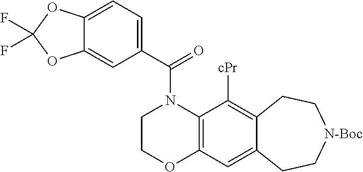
C1COC2=C(N1C(C1=CC=C3C(=C1)OC(F)(F)O3)=O)C([cPr])=C1C(=C2)CC[N-Boc]CC1
